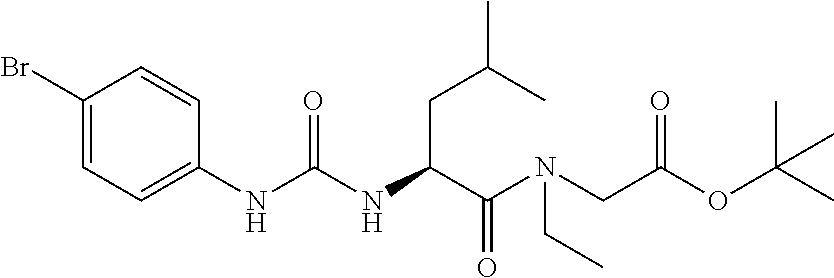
C1(Br)=CC=C(NC(=O)NC(CC(C)C)C(=O)N(CC(=O)OC(C)(C)C)CC)C=C1
